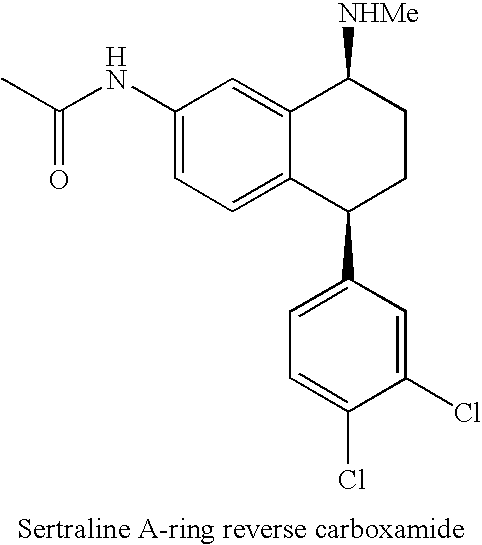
C1(NC(C)=O)=CC=C2C(=C1)C([NHMe])CCC2C1=CC=C(Cl)C(Cl)=C1
